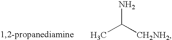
NC([CH2NH2])C
